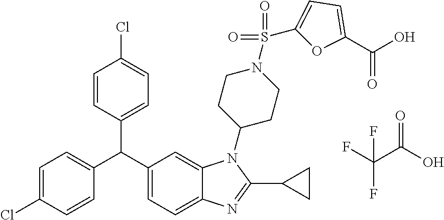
ClC1=CC=C(C(C2=CC=C3C(=C2)N(C2CCN(S(=O)(=O)C4=CC=C(C(O)=O)O4)CC2)C(C2CC2)=N3)C2=CC=C(Cl)C=C2)C=C1.O=C(O)C(F)(F)F
